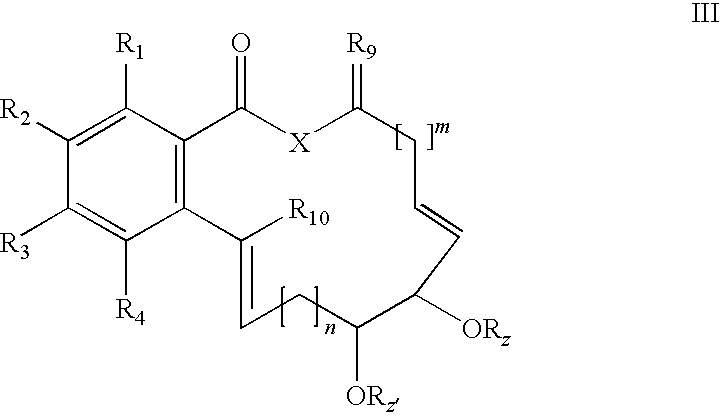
C1([R3])=C([R4])C2=C(C([R1])=C1[R2])C(=O)[X]C(=[R9])CC=CC([ORz])C([ORz])CC=C2[R10]
